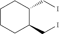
C1CCC(CI)C(CI)C1
